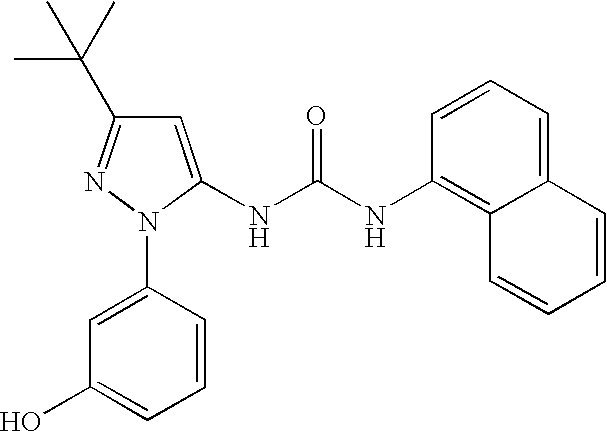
C1(N2N=C(C(C)(C)C)C=C2NC(NC2=C3C(=CC=C2)C=CC=C3)=O)=CC(O)=CC=C1
